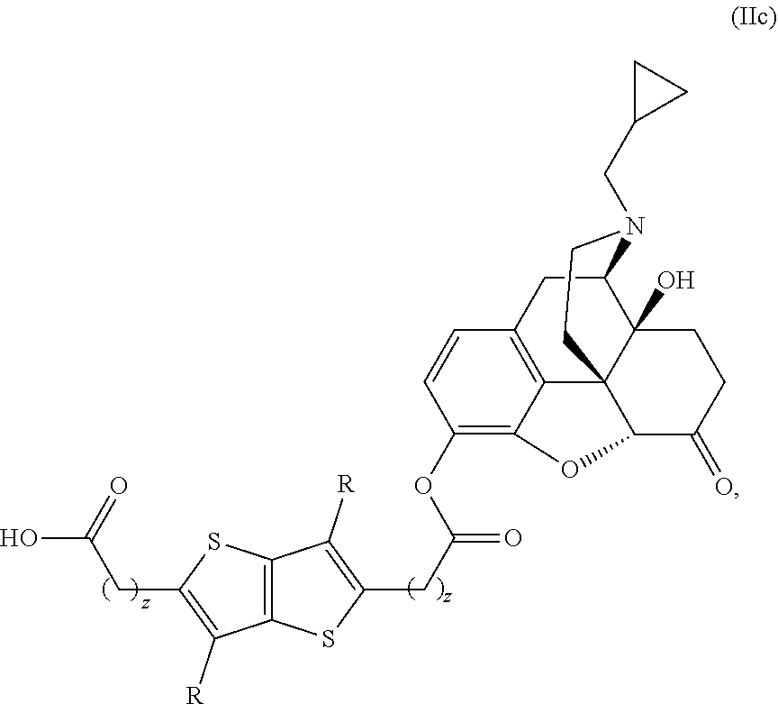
C12=C(SC(CC(OC3=C4C5=C(C=C3)CC3C6(O)C5(C(C(=O)CC6)O4)CCN3CC3CC3)=O)=C1[R])C([R])=C(CC(O)=O)S2
